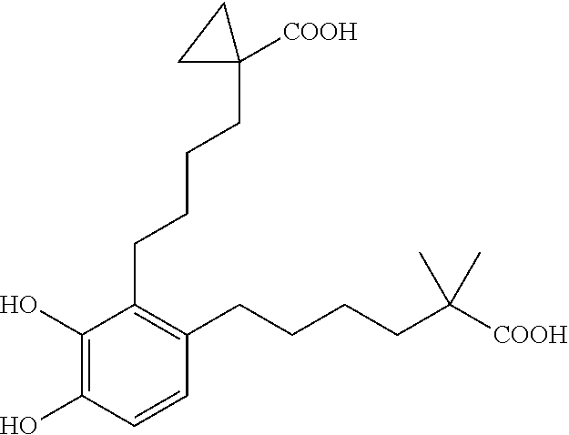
C1(O)=C(O)C(CCCCC2([COOH])CC2)=C(CCCCC(C)(C)[COOH])C=C1
